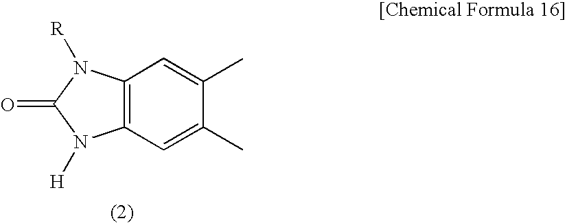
C12=C(C=C(C)C(C)=C1)N([H])C(=O)N2[R]
